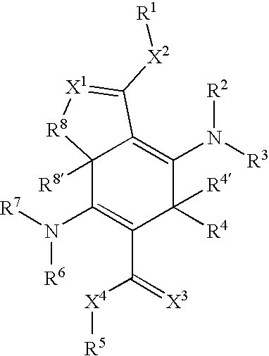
C12([R8])C(N([R7])[R6])=C(C(=[X3])[X4][R5])C([R4])([R4])C(N([R3])[R2])=C1C([X2][R1])=[X1][R8]2
